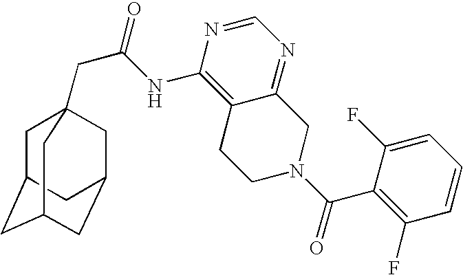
C1C2CC3CC(CC1(CC(=O)NC1=C4C(=NC=N1)CN(C(C1=C(F)C=CC=C1F)=O)CC4)C3)C2
